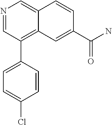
N1=CC(C2=CC=C(Cl)C=C2)=C2C(=C1)C=CC(C(N)=O)=C2
